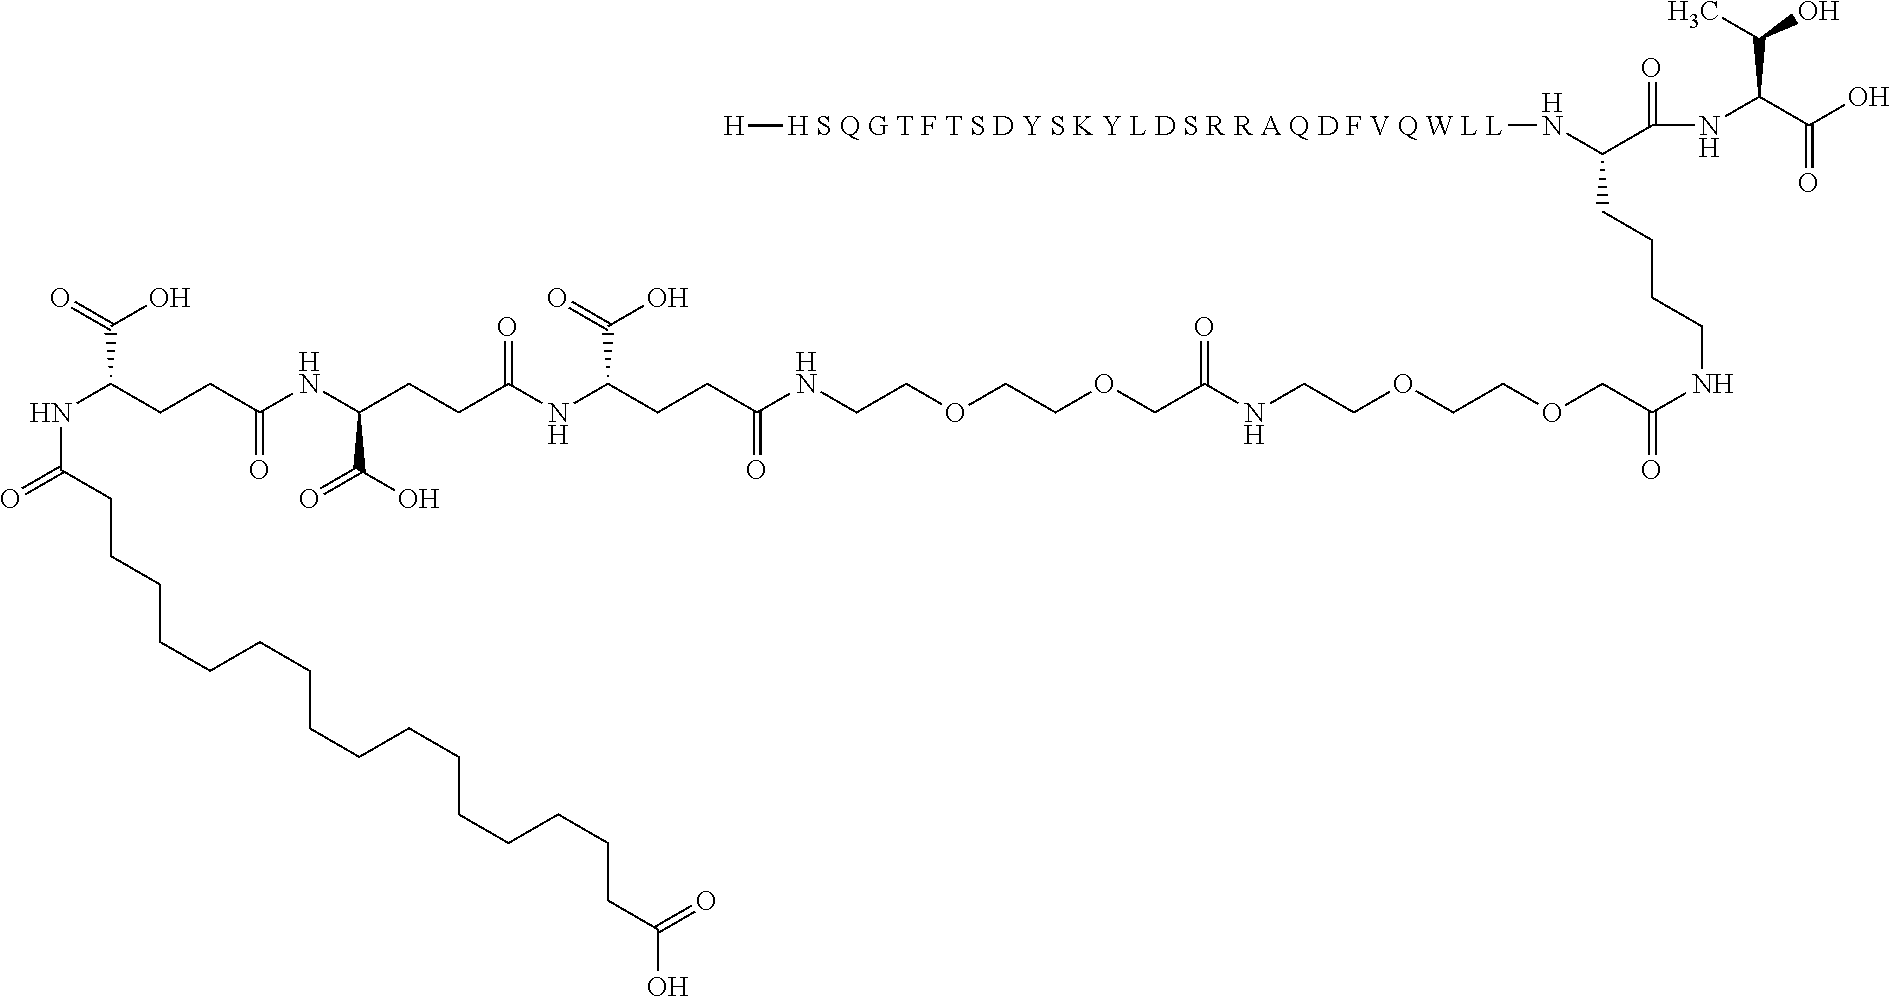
N(C(CCCCCCCCCCCCCCCCC(O)=O)=O)C(CCC(NC(CCC(=O)NC(CCC(NCCOCCOCC(NCCOCCOCC(NCCCCC(N[H S Q G T F T S D Y S K Y L D S R R A Q D F V Q W L L][H])C(NC(C(O)=O)C(O)C)=O)=O)=O)=O)C(=O)O)C(=O)O)=O)C(=O)O
